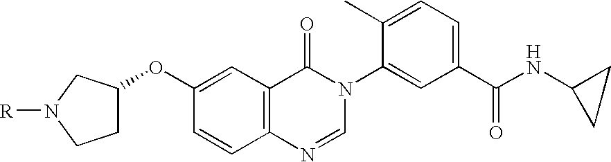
C1(OC2CCN([R])C2)=CC2=C(C=C1)N=CN(C1=CC(C(NC3CC3)=O)=CC=C1C)C2=O
